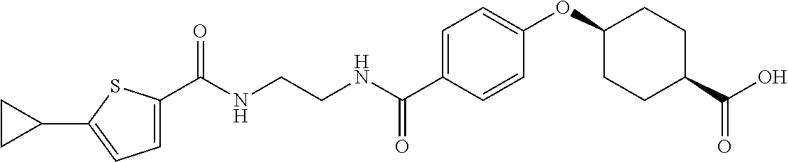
C1(C(NCCNC(C2=CC=C(OC3CCC(C(O)=O)CC3)C=C2)=O)=O)=CC=C(C2CC2)S1
